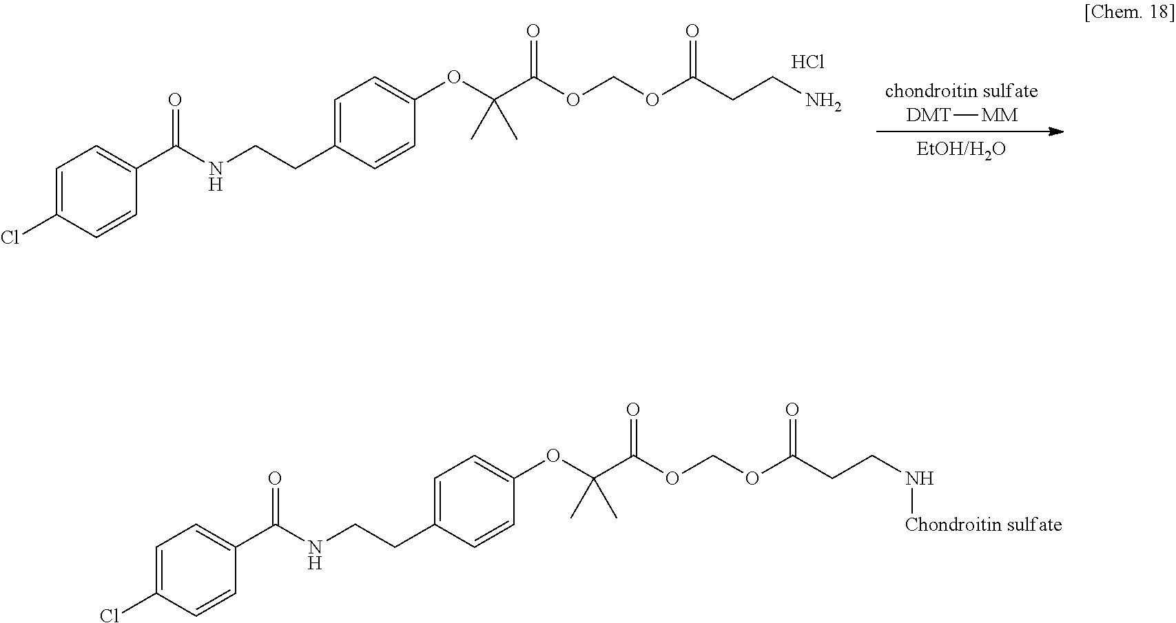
C1=C(Cl)C=CC(C(NCCC2=CC=C(OC(C(=O)OCOC(CCN[Chondroitin sulfate])=O)(C)C)C=C2)=O)=C1.[chondroitin sulfate].[DMT][MM].[EtOH/H2O].C1=C(Cl)C=CC(C(NCCC2=CC=C(OC(C(=O)OCOC(CCN)=O)(C)C)C=C2)=O)=C1.Cl
